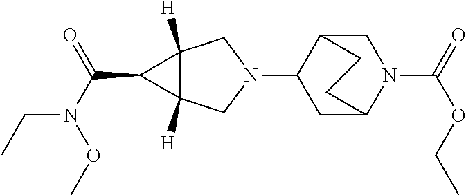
N1(C2CC3N(C(=O)OCC)CC2CC3)CC2([H])C([H])(C1)C2C(N(CC)OC)=O
